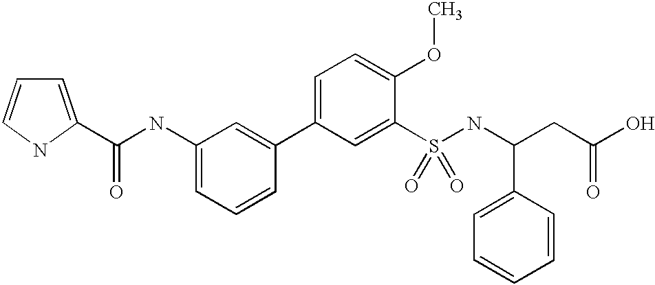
C1=C(C(NC2=CC=CC(C3=CC=C(OC)C(S(NC(CC(O)=O)C4=CC=CC=C4)(=O)=O)=C3)=C2)=O)NC=C1
